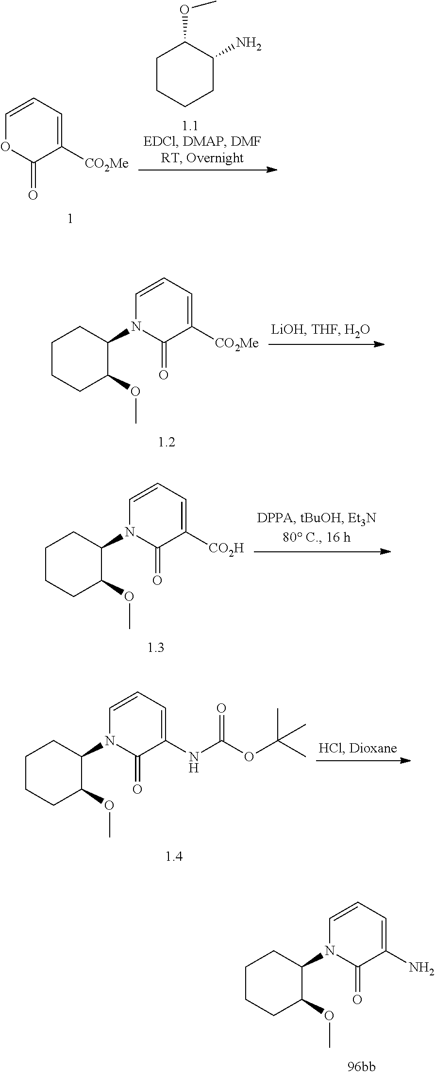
C1CCC(OC)C(N2C(=O)C(N)=CC=C2)C1.C1=CC=C([CO2Me])C(=O)O1.C1CCCC(N)C1OC.C1CCC(OC)C(N2C(=O)C(NC(OC(C)(C)C)=O)=CC=C2)C1.C1CCC(OC)C(N2C(=O)C([CO2Me])=CC=C2)C1.C1CCC(OC)C(N2C(=O)C([CO2H])=CC=C2)C1
